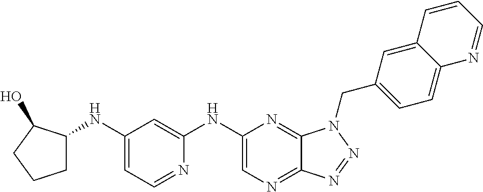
C1(NC2=CC(NC3CCCC3O)=CC=N2)=CN=C2C(=N1)N(CC1=CC=C3C(=C1)C=CC=N3)N=N2
